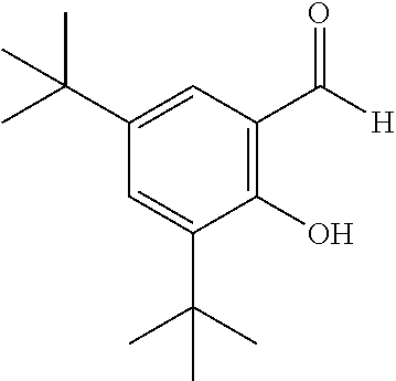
C1(C(C)(C)C)=CC(C([H])=O)=C(O)C(C(C)(C)C)=C1
